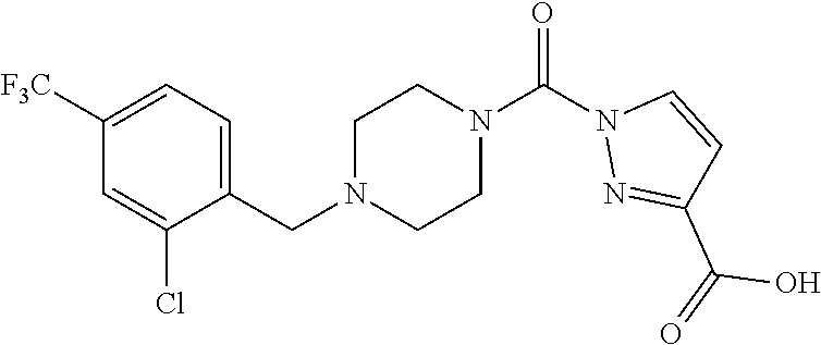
C1([F3C])=CC=C(CN2CCN(C(N3N=C(C(O)=O)C=C3)=O)CC2)C(Cl)=C1
